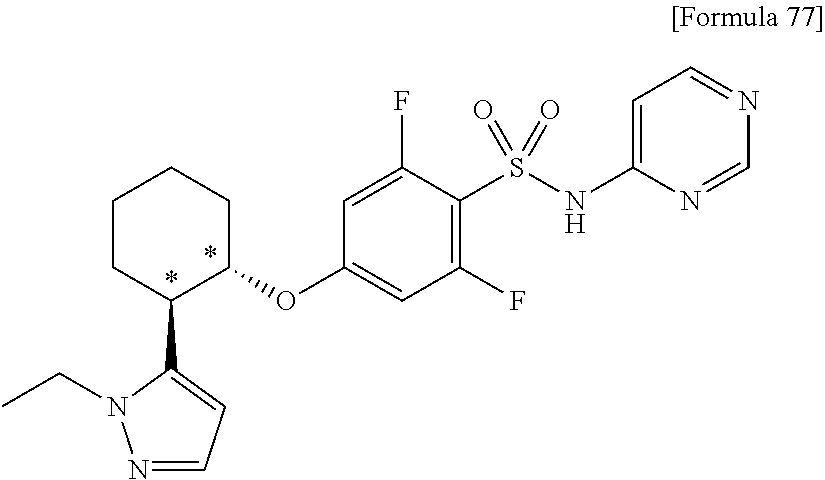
C1(F)=C(S(NC2=CC=NC=N2)(=O)=O)C(F)=CC(OC2C(C3=CC=NN3CC)CCCC2)=C1
